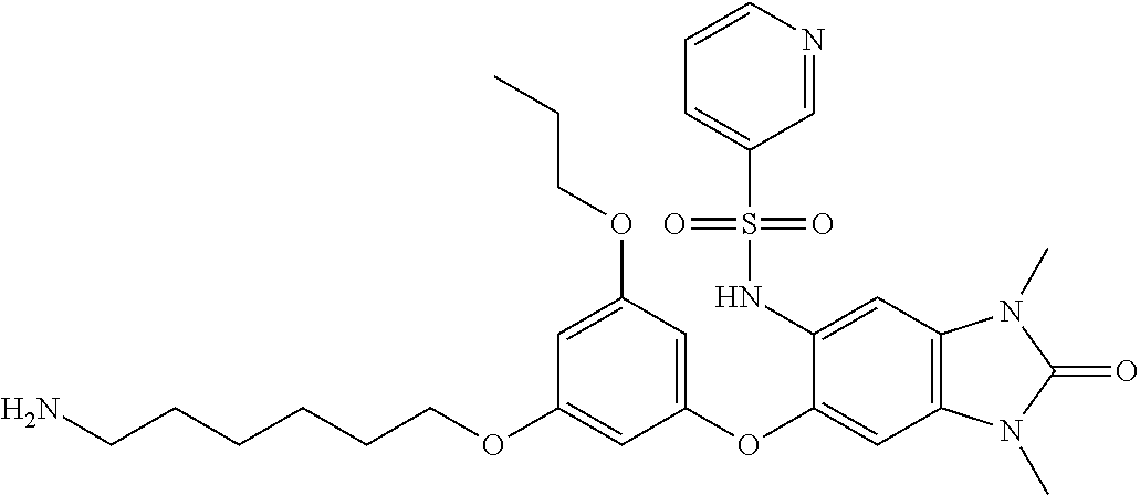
C(CCCOC1=CC(OC2=CC3=C(C=C2NS(C2=CC=CN=C2)(=O)=O)N(C)C(=O)N3C)=CC(OCCC)=C1)CCN
